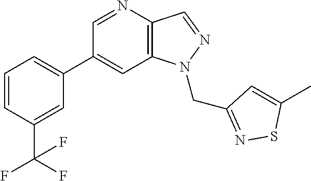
C1(C2=CC=CC(C(F)(F)F)=C2)=CC2=C(C=NN2CC2=NSC(C)=C2)N=C1
